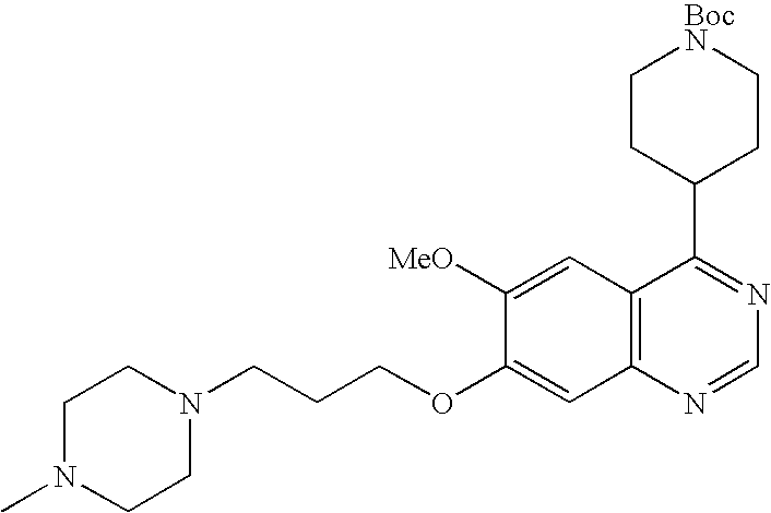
C12=C(N=CN=C1C1CC[BocN]CC1)C=C(OCCCN1CCN(C)CC1)C([MeO])=C2
